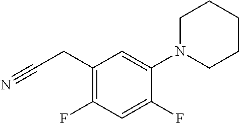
C1(CC#N)=C(F)C=C(F)C(N2CCCCC2)=C1
